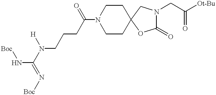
C1CC2(CCN1C(CCCN(C(N[Boc])=N[Boc])[H])=O)OC(=O)N(CC(=O)[Ot-Bu])C2
